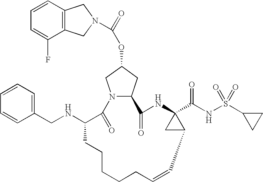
C12=C(C=CC=C1F)CN(C(=O)OC1CN3C(C1)C(=O)NC1(C(NS(C4CC4)(=O)=O)=O)CC1C=CCCCCCC(NCC1=CC=CC=C1)C3=O)C2
